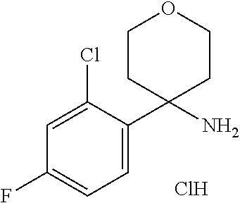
C1(C2(N)CCOCC2)=CC=C(F)C=C1Cl.Cl
